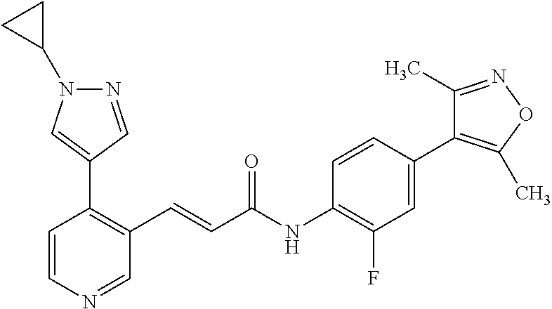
C1=CN=CC(C=CC(NC2=C(F)C=C(C3=C(C)ON=C3C)C=C2)=O)=C1C1=CN(C2CC2)N=C1
